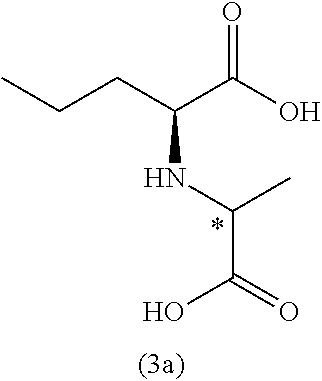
C(CC(C(O)=O)NC(C(=O)O)C)C.*
